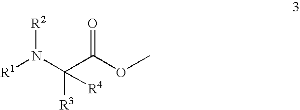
[R1]N(C(C(OC)=O)([R3])[R4])[R2]
